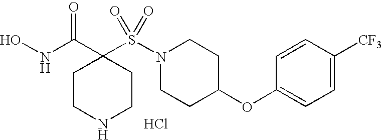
C1CNCCC1(C(NO)=O)S(N1CCC(OC2=CC=C([CF3])C=C2)CC1)(=O)=O.Cl
